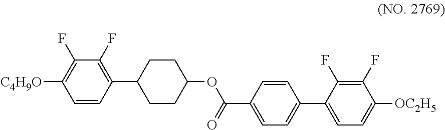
C1=CC(C2CCC(OC(C3=CC=C(C4=CC=C([OC2H5])C(F)=C4F)C=C3)=O)CC2)=C(F)C(F)=C1[C4H9O]
